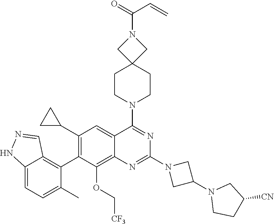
C12=CC=C(C)C(C3=C(C4CC4)C=C4C(=C3OC[CF3])N=C(N3CC(N5CCC([CN])C5)C3)N=C4N3CCC4(CC3)CN(C(=O)C=C)C4)=C1C=NN2
